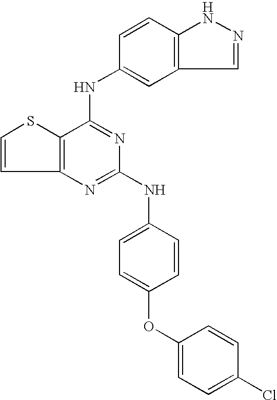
C12=C(C(NC3=CC4=C(C=C3)NN=C4)=NC(NC3=CC=C(OC4=CC=C(Cl)C=C4)C=C3)=N1)SC=C2
